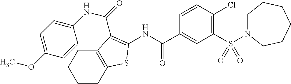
S(C1=C(Cl)C=CC(C(NC2=C(C(=O)NC3=CC=C(OC)C=C3)C3=C(CCCC3)S2)=O)=C1)(=O)(=O)N1CCCCCC1
